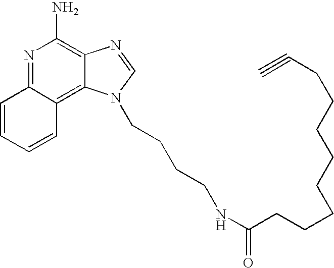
N1=C2C(=C3C(=C1N)N=CN3CCCCNC(CCCCCCCCC#C)=O)C=CC=C2
